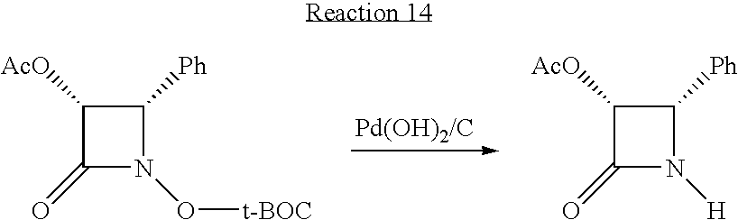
C1([AcO])C(=O)N(O[t-BOC])C1[Ph].C1([AcO])C(=O)N([H])C1[Ph]
